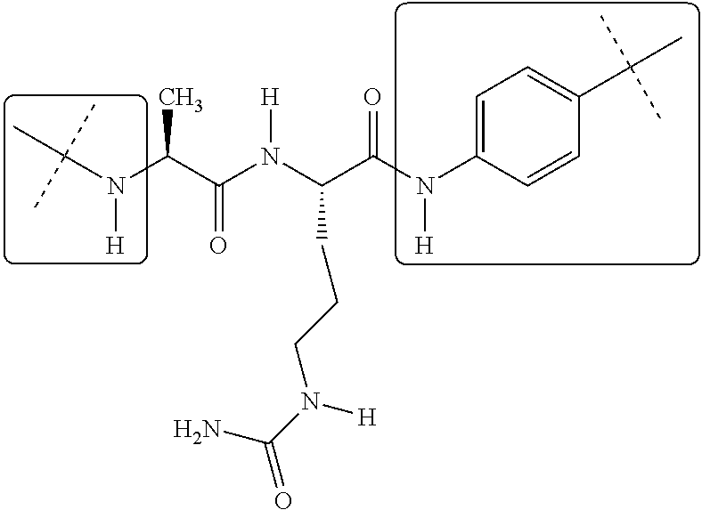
C(N(C(C(N(C(C(N(C1=CC=C(C(C)(C)C)C=C1)[H])=O)CCCN(C(=O)N)[H])[H])=O)C)[H])(C)(C)C
